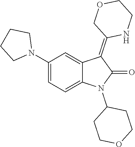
N1(C2=CC=C3C(=C2)C(=C2NCCOC2)C(=O)N3C2CCOCC2)CCCC1
